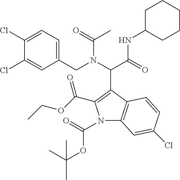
C1C(NC(C(N(CC2=CC=C(Cl)C(Cl)=C2)C(=O)C)C2=C(C(OCC)=O)N(C(=O)OC(C)(C)C)C3=C2C=CC(Cl)=C3)=O)CCCC1
